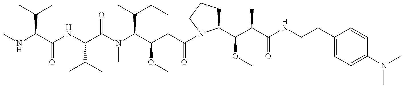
N(C(C(C)C)C(NC(C(N(C(C(CC(=O)N1C(C(C(C(NCCC2=CC=C(N(C)C)C=C2)=O)C)OC)CCC1)OC)C(C)CC)C)=O)C(C)C)=O)C
